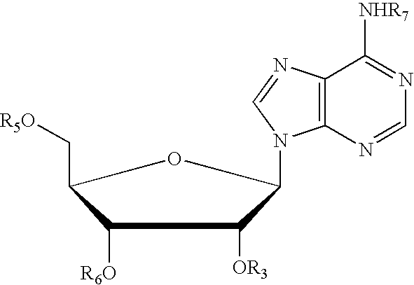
C1([R6O])C(C[R5O])OC(N2C3=C(N=C2)C([NHR7])=NC=N3)C1[OR3]
